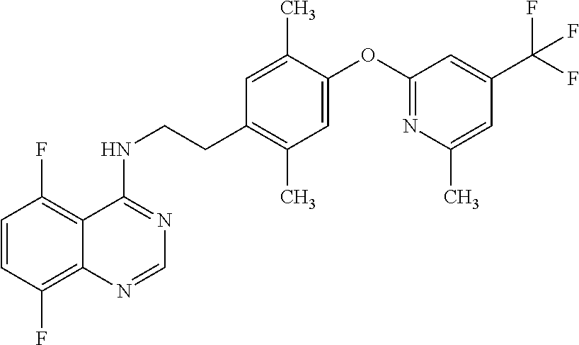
C1=CC(F)=C2C(=C1F)C(NCCC1=C(C)C=C(OC3=NC(C)=CC(C(F)(F)F)=C3)C(C)=C1)=NC=N2
